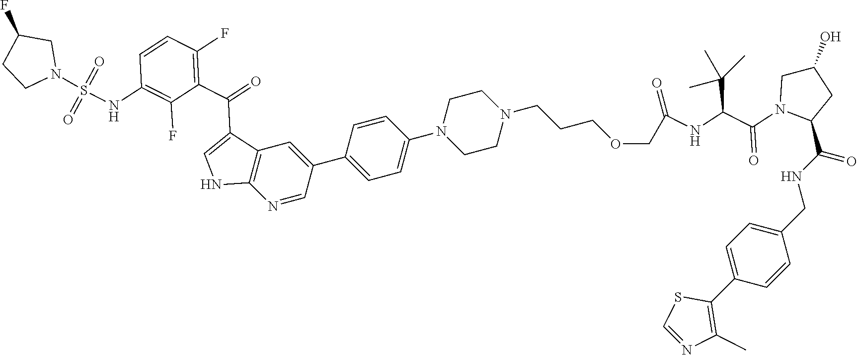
C12=C(N=CC(C3=CC=C(N4CCN(CCCOCC(NC(C(N5C(C(NCC6=CC=C(C7=C(C)N=CS7)C=C6)=O)CC(O)C5)=O)C(C)(C)C)=O)CC4)C=C3)=C1)NC=C2C(=O)C1=C(F)C=CC(NS(N2CC(F)CC2)(=O)=O)=C1F
